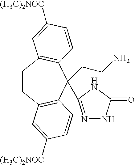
C1CC2=C(C(CCN)(C3=NNC(=O)N3)C3=C1C=C([(H3C)2NOC])C=C3)C=CC([(H3C)2NOC])=C2
